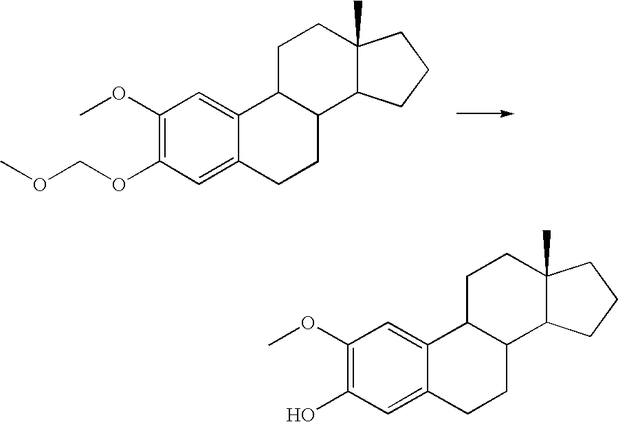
C12C(CCC3=CC(O)=C(OC)C=C13)C1C(C)(CC2)CCC1.C12C(CCC3=CC(OCOC)=C(OC)C=C13)C1C(C)(CC2)CCC1
